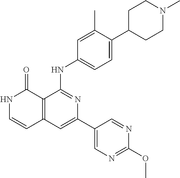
C12=C(C=C(C3=CN=C(OC)N=C3)N=C1NC1=CC=C(C3CCN(C)CC3)C(C)=C1)C=CNC2=O
